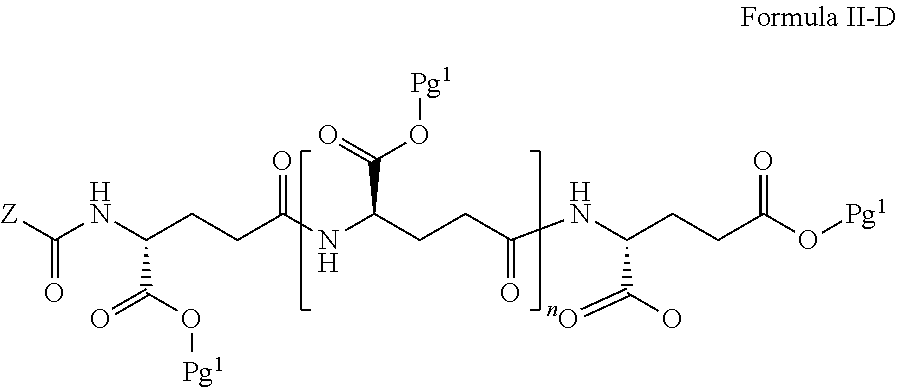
[Z]C(NC(CCC(NC(CCC(NC(CCC(O[Pg1])=O)C(=O)O)=O)C(O[Pg1])=O)=O)C(O[Pg1])=O)=O
